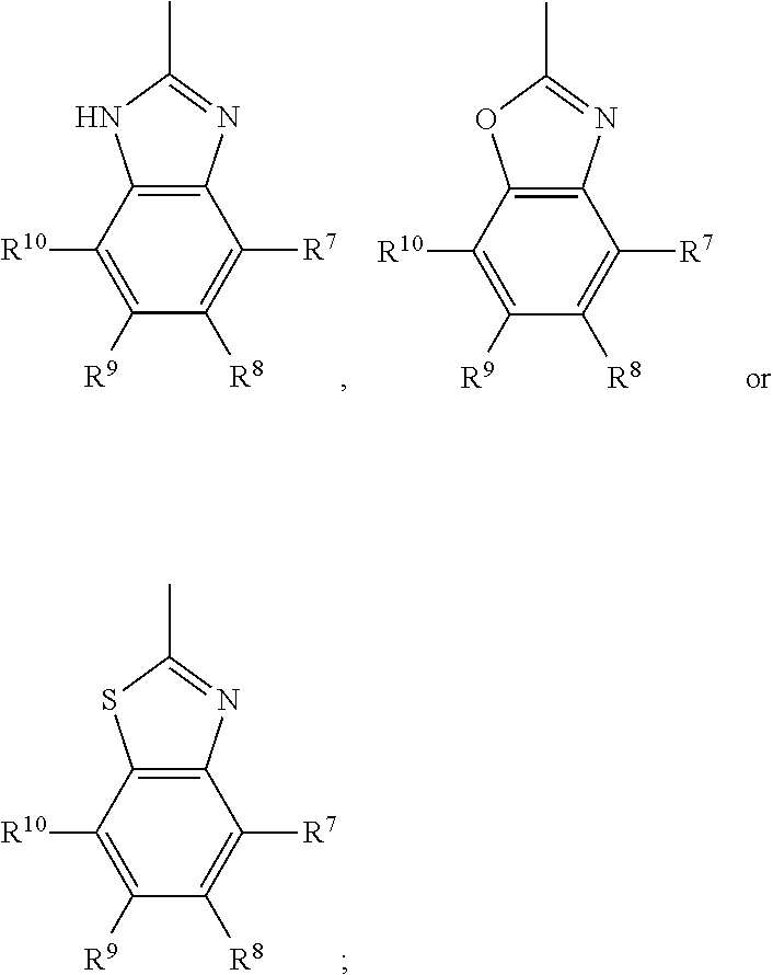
C12=C(C([R10])=C([R9])C([R8])=C1[R7])SC(C)=N2.C12=C(C([R10])=C([R9])C([R8])=C1[R7])OC(C)=N2.C12=C(C([R10])=C([R9])C([R8])=C1[R7])NC(C)=N2
